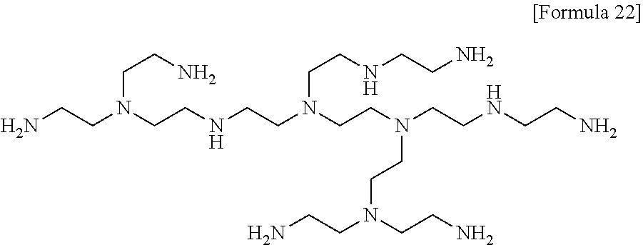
NCCN(CCN)CCNCCN(CCN(CCNCCN)CCN(CCN)CCN)CCNCCN
